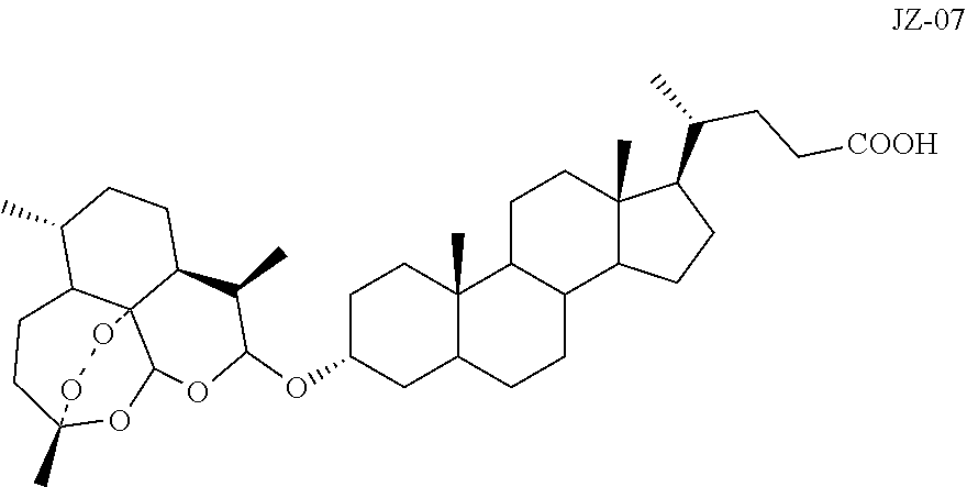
C1C(OC2OC3C45C(C(C)CCC4C2C)CCC(C)(O3)OO5)CC2C(C)(C1)C1C(CC2)C2C(C)(CC1)C(C(C)CC[COOH])CC2
